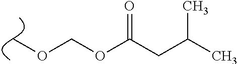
C(OC(CC(C)C)=O)OC
